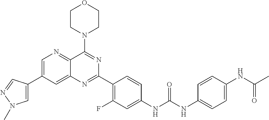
C1=C(C2=CN(C)N=C2)C=C2C(=N1)C(N1CCOCC1)=NC(C1=C(F)C=C(NC(NC3=CC=C(NC(C)=O)C=C3)=O)C=C1)=N2
